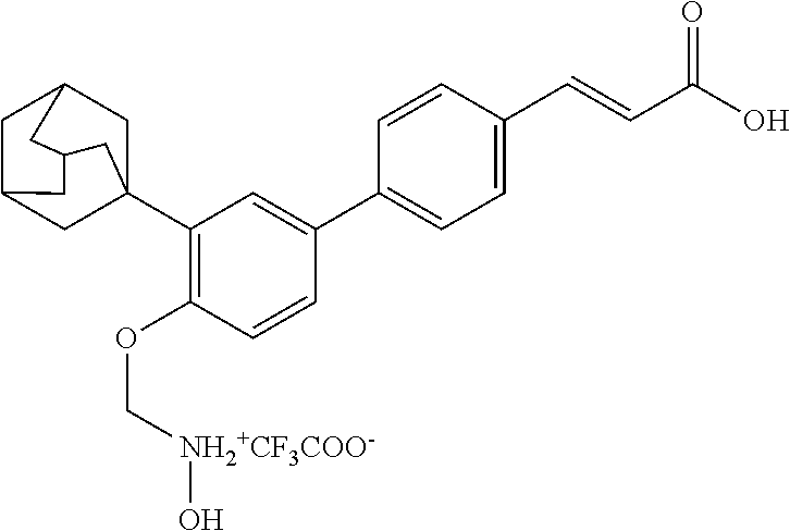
C1C2CC3(C4=C(OC[NH2+CF3COO-]O)C=CC(C5=CC=C(C=CC(O)=O)C=C5)=C4)CC1CC(C2)C3
